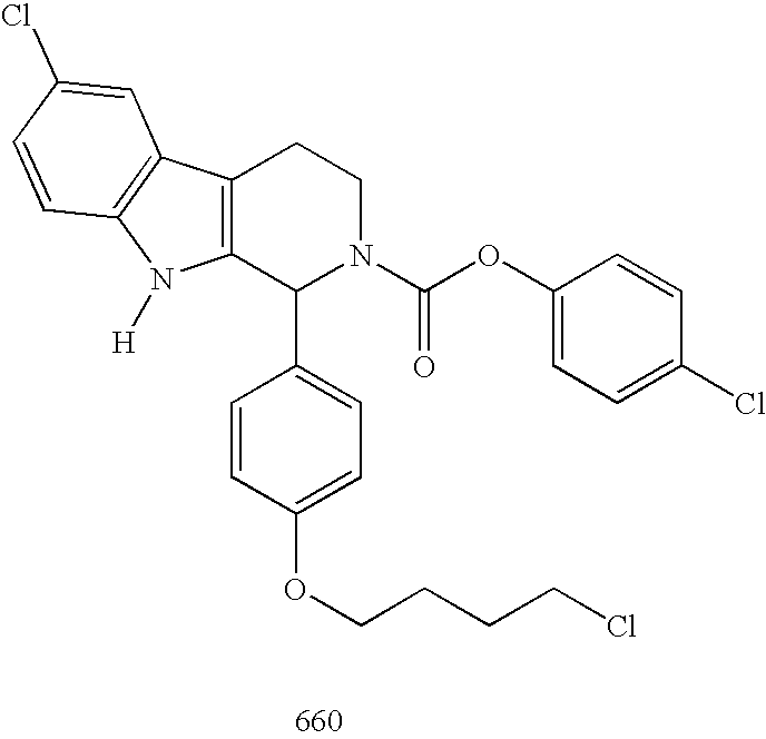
C12=C(C(C3=CC=C(OCCCCCl)C=C3)N(C(OC3=CC=C(Cl)C=C3)=O)CC1)N([H])C1=C2C=C(Cl)C=C1
